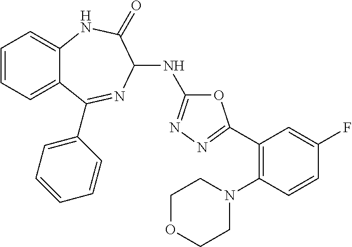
C1=CC=C2C(=C1)NC(=O)C(NC1=NN=C(C3=C(N4CCOCC4)C=CC(F)=C3)O1)N=C2C1=CC=CC=C1
